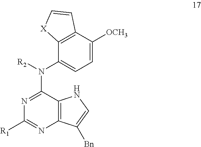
N1=C(N([R2])C2=CC=C([OCH3])C3=C2[X]C=C3)C2=C(N=C1[R1])C([Bn])=CN2
